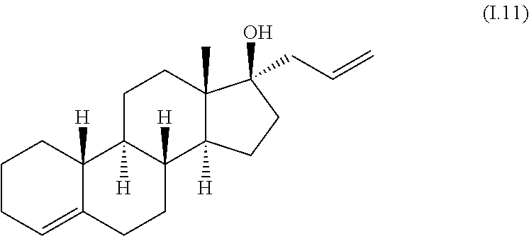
C1CC=C2C([H])(C1)C1([H])C([H])(CC2)C2([H])C(C)(CC1)C(O)(CC=C)CC2
